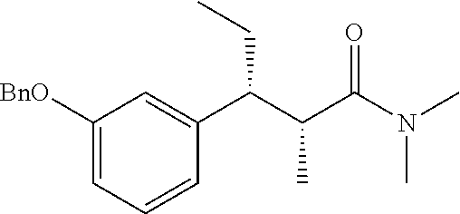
C1([BnO])=CC=CC(C(C(C(N(C)C)=O)C)CC)=C1
